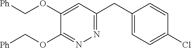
C1(OC[Ph])=CC(CC2=CC=C(Cl)C=C2)=NN=C1OC[Ph]
